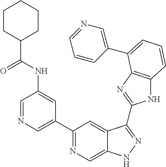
C1=NC=C(C2=NC=C3C(=C2)C(C2=NC4=C(N2)C=CC=C4C2=CN=CC=C2)=NN3)C=C1NC(C1CCCCC1)=O
